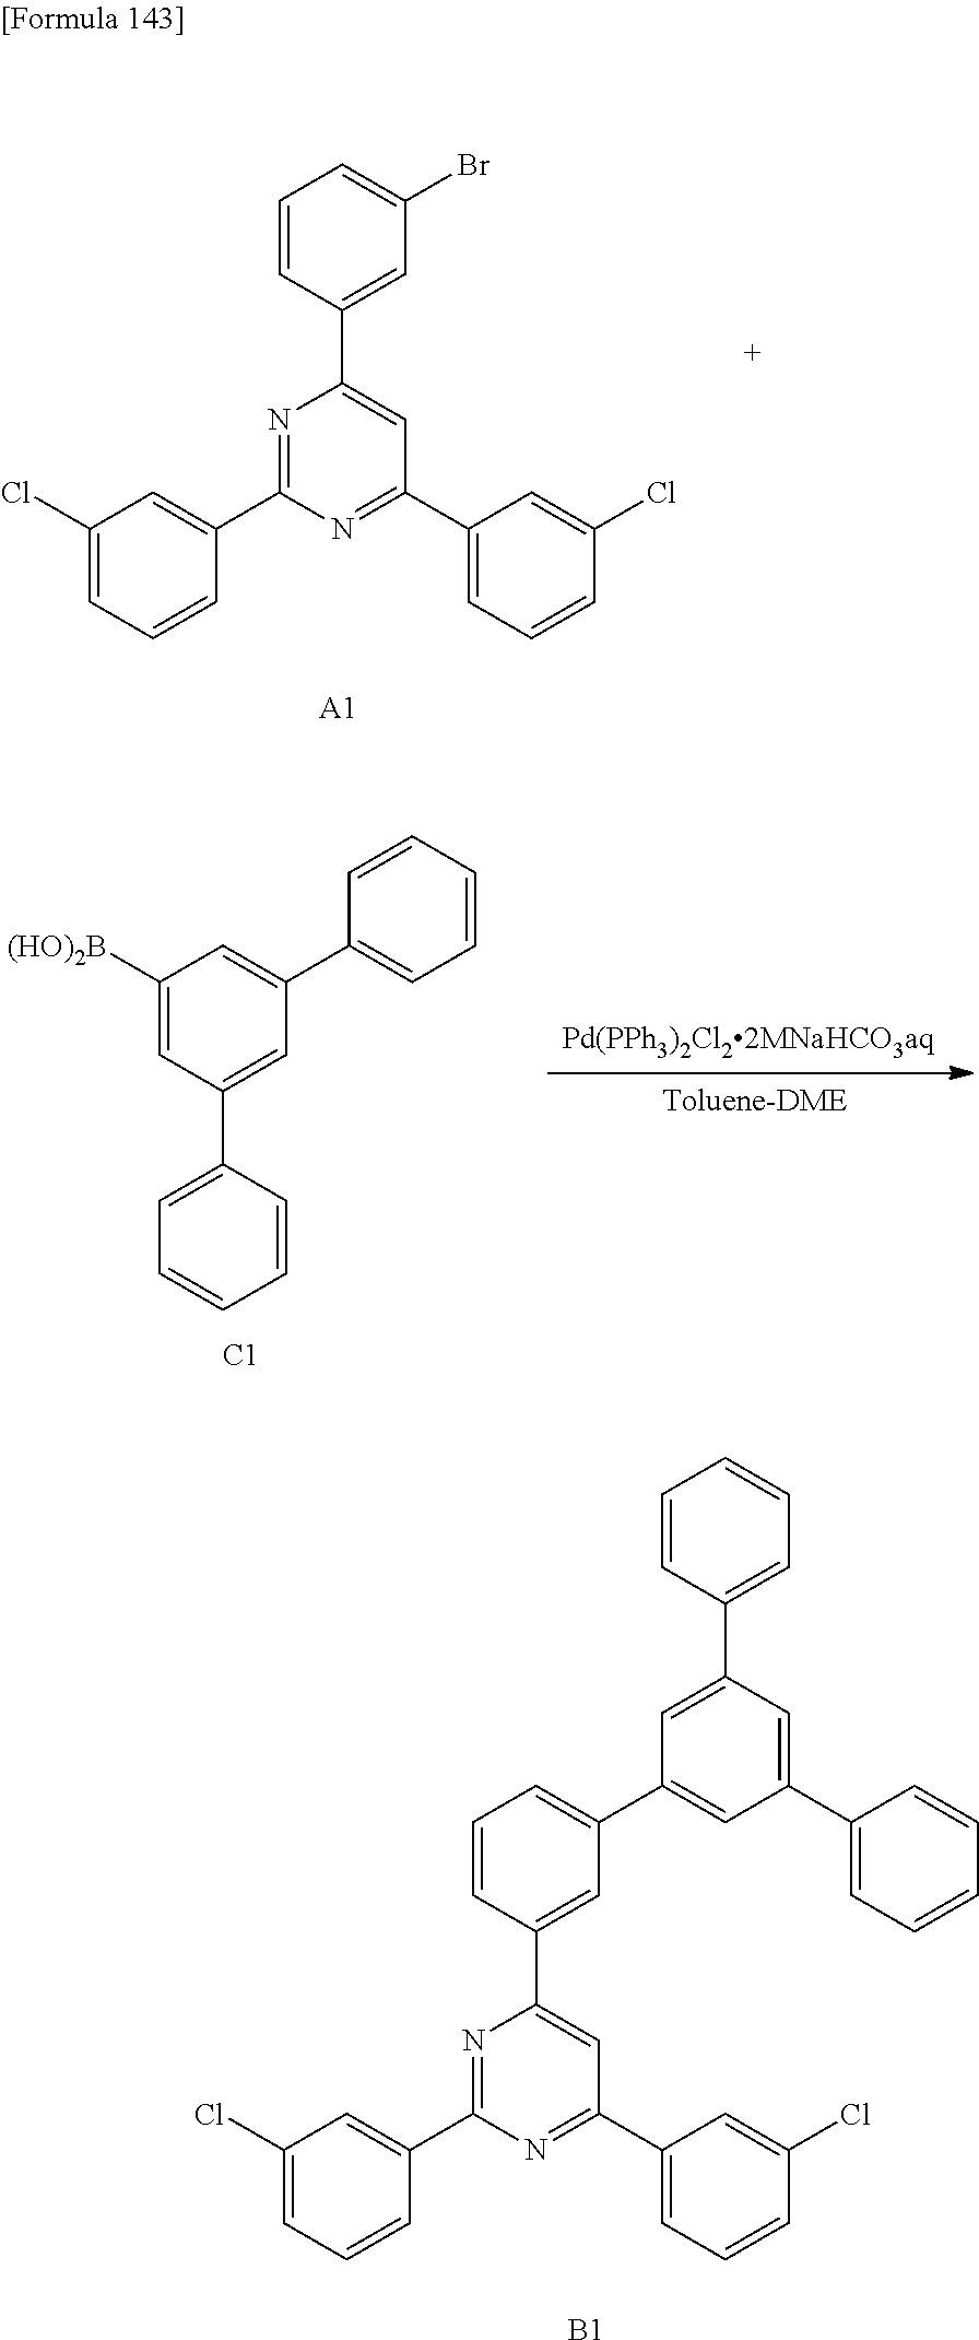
C1(Cl)=CC=CC(C2=NC(C3=CC(Br)=CC=C3)=CC(C3=CC=CC(Cl)=C3)=N2)=C1.[A1].C1([(HO)2B])=CC(C2=CC=CC=C2)=CC(C2=CC=CC=C2)=C1.[C1].C1(Cl)=CC=CC(C2=NC(C3=CC(C4=CC(C5=CC=CC=C5)=CC(C5=CC=CC=C5)=C4)=CC=C3)=CC(C3=CC=CC(Cl)=C3)=N2)=C1.[B1]
